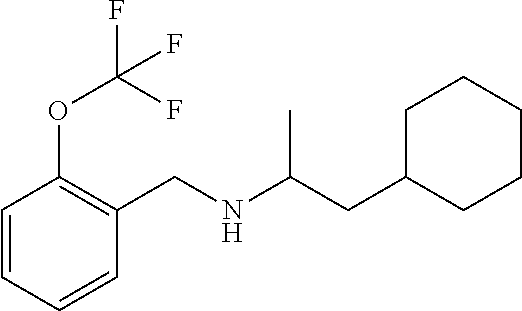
C1CCC(CC(NCC2=C(OC(F)(F)F)C=CC=C2)C)CC1
